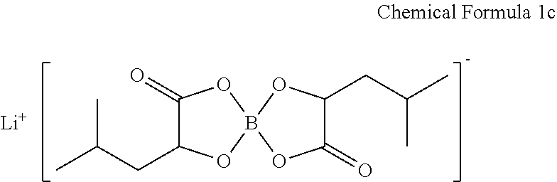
C1(=O)C(CC(C)C)OB2(O1)OC(CC(C)C)C(=O)O2.[Li]
